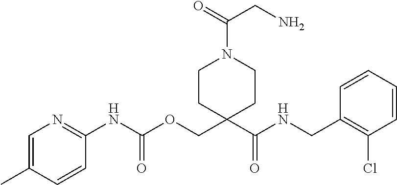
C1=CC(CNC(C2(COC(NC3=NC=C(C)C=C3)=O)CCN(C(CN)=O)CC2)=O)=C(Cl)C=C1
